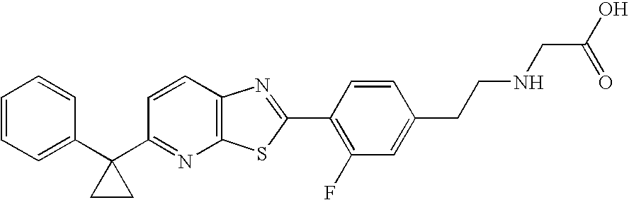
C1=CC=C(C2(C3=NC4=C(C=C3)N=C(C3=C(F)C=C(CCNCC(O)=O)C=C3)S4)CC2)C=C1
